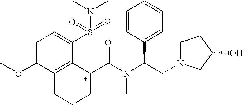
C(N(C(CN1CCC(O)C1)C1=CC=CC=C1)C)(=O)C1C2=C(CCC1)C(OC)=CC=C2S(=O)(=O)N(C)C
